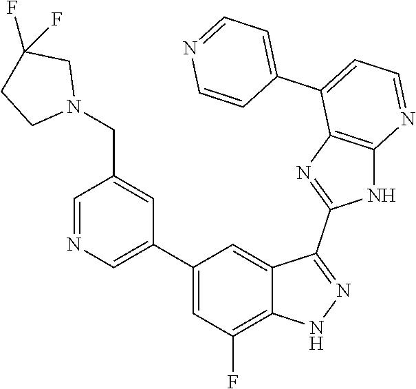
C1=NC=C(C2=CC(F)=C3C(=C2)C(C2=NC4=C(N2)N=CC=C4C2=CC=NC=C2)=NN3)C=C1CN1CC(F)(F)CC1
